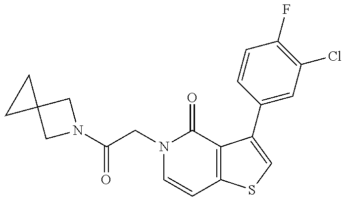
C(CN1C=CC2=C(C1=O)C(C1=CC(Cl)=C(F)C=C1)=CS2)(=O)N1CC2(C1)CC2
